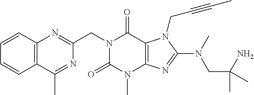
C1=CC2=C(C=C1)C(C)=NC(CN1C(=O)N(C)C3=C(C1=O)N(CC#CC)C(N(C)CC(N)(C)C)=N3)=N2
